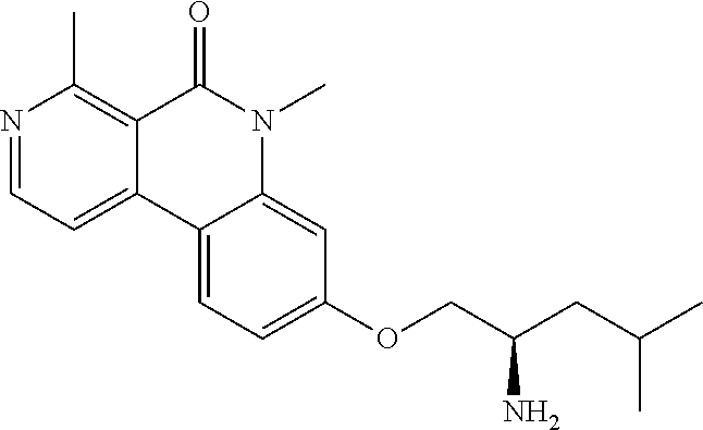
N1=CC=C2C(=C1C)C(=O)N(C)C1=CC(OCC(CC(C)C)N)=CC=C21
